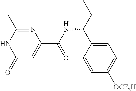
N1=C(C)NC(=O)C=C1C(NC(C(C)C)C1=CC=C([OCF2H])C=C1)=O
